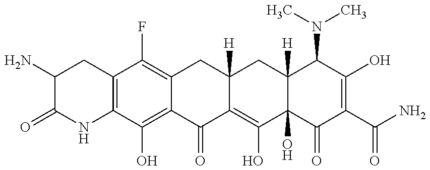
C12=C(C(O)=C3C(=C1F)CC1([H])C(=C(O)C4(O)C([H])(C1)C(N(C)C)C(O)=C(C(N)=O)C4=O)C3=O)NC(=O)C(N)C2
